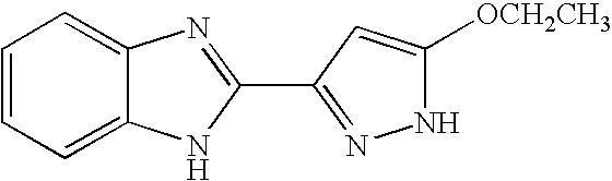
C1=C2C(=CC=C1)N=C(C1=NNC([OCH2CH3])=C1)N2
